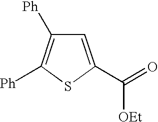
C1=C(C(=O)[OEt])SC([Ph])=C1[Ph]
